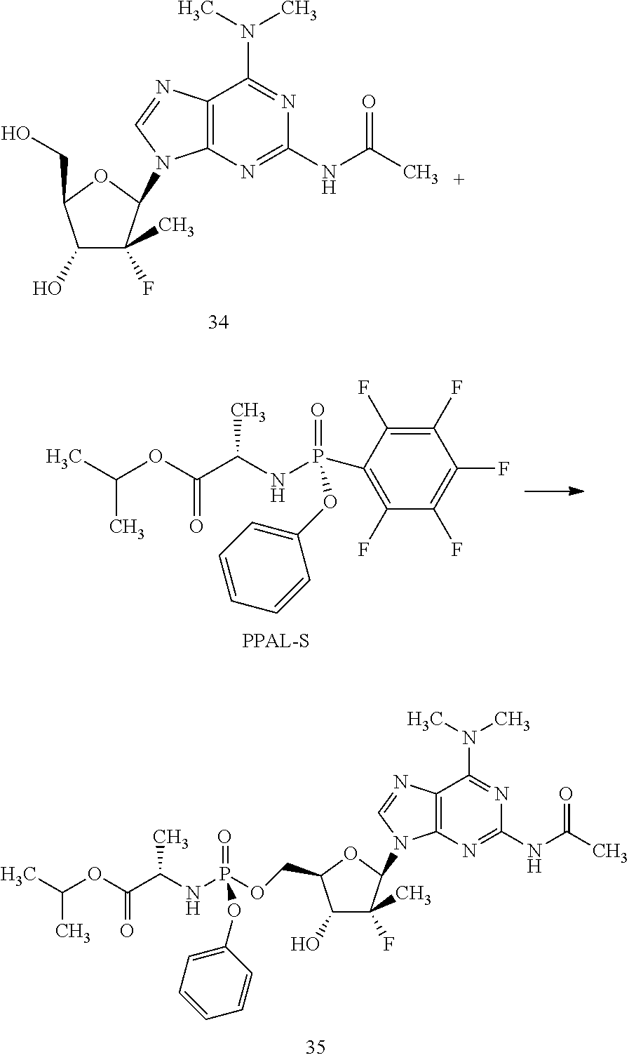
C1(O)C(F)(C)C(N2C3=C(N=C2)C(N(C)C)=NC(NC(C)=O)=N3)OC1CO.O(C(C)C)C(=O)C(NP(C1=C(F)C(F)=C(F)C(F)=C1F)(=O)OC1=CC=CC=C1)C.C1(O)C(F)(C)C(N2C3=C(N=C2)C(N(C)C)=NC(NC(C)=O)=N3)OC1COP(=O)(NC(C(OC(C)C)=O)C)OC1=CC=CC=C1
